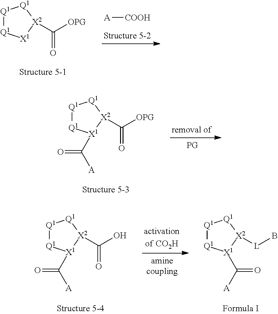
[Q1]1[Q1][X1][X2](C(=O)[OPG])[Q1]1.[A][COOH].[Q1]1[Q1][X1](C([A])=O)[X2](C([OPG])=O)[Q1]1.[Q1]1[Q1][X1](C([A])=O)[X2](C(O)=O)[Q1]1.[Q1]1[Q1][X1](C([A])=O)[X2]([L]B)[Q1]1
